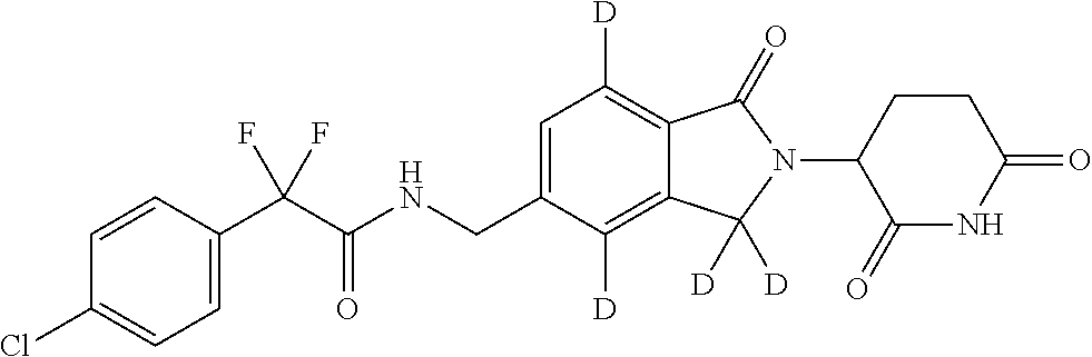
C1=CC(C(C(NCC2=CC([D])=C3C(=C2[D])C([D])([D])N(C2C(=O)NC(=O)CC2)C3=O)=O)(F)F)=CC=C1Cl
